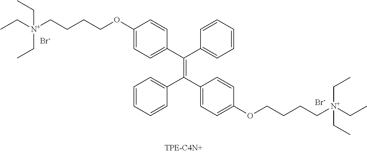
C1(OCCCC[N+](CC)(CC)CC)=CC=C(C(C2=CC=CC=C2)=C(C2=CC=C(OCCCC[N+](CC)(CC)CC)C=C2)C2=CC=CC=C2)C=C1.[Br-].[Br-]
